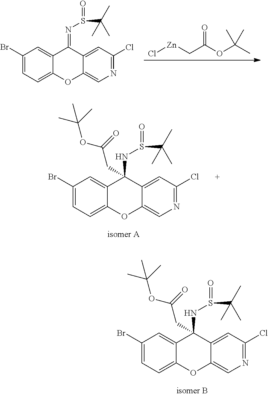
C1(Br)=CC=C2C(=C1)C(=NS(=O)C(C)(C)C)C1=CC(Cl)=NC=C1O2.O=C(OC(C)(C)C)C[Zn]Cl.C1(Br)=CC=C2C(=C1)C(NS(=O)C(C)(C)C)(CC(OC(C)(C)C)=O)C1=CC(Cl)=NC=C1O2.C1(Br)=CC=C2C(=C1)C(NS(=O)C(C)(C)C)(CC(OC(C)(C)C)=O)C1=CC(Cl)=NC=C1O2
